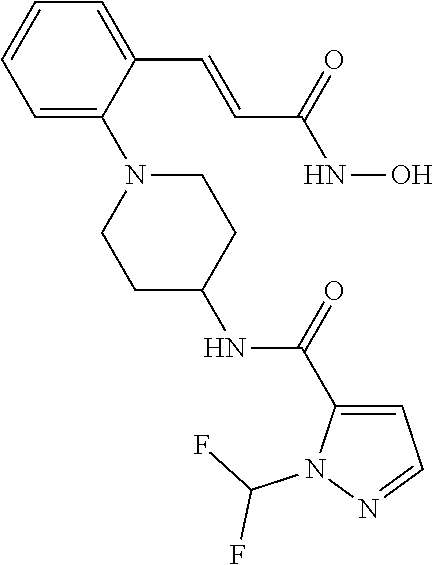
C1=C(C=CC(NO)=O)C(N2CCC(NC(=O)C3=CC=NN3C(F)F)CC2)=CC=C1
